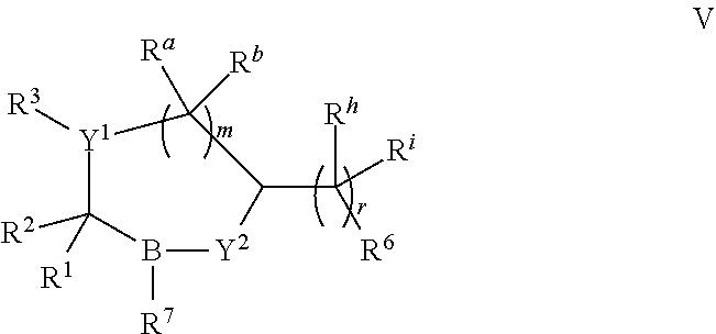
[R3][Y1]1C([R2])([R1])B([R7])[Y2]C(C([R6])([Rh])[Ri])C1([Ra])[Rb]
